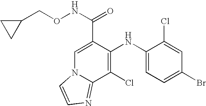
C1(NC2=C(Cl)C3=NC=CN3C=C2C(NOCC2CC2)=O)=CC=C(Br)C=C1Cl
